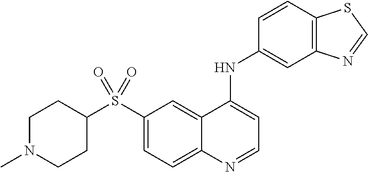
S(C1=CC=C2C(=C1)C(NC1=CC3=C(C=C1)SC=N3)=CC=N2)(C1CCN(C)CC1)(=O)=O
